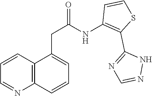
C(C(NC1=C(C2=NC=NN2)SC=C1)=O)C1=CC=CC2=C1C=CC=N2
